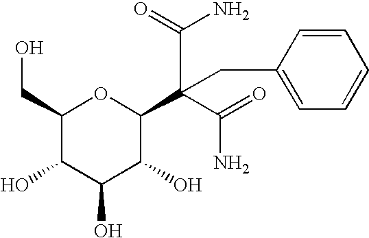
C1=CC(CC(C2C(O)C(O)C(O)C(CO)O2)(C(N)=O)C(=O)N)=CC=C1
